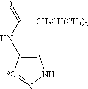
C1=C(NC(=O)[CH2CH(CH3)2])[*C]=NN1
